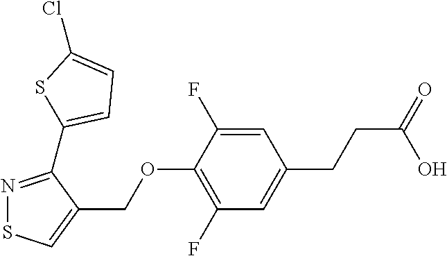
C1=C(F)C(OCC2=CSN=C2C2=CC=C(Cl)S2)=C(F)C=C1CCC(=O)O
